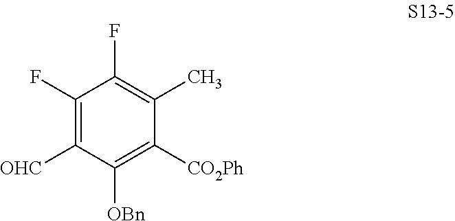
C1(F)=C([OHC])C([OBn])=C([CO2Ph])C(C)=C1F
